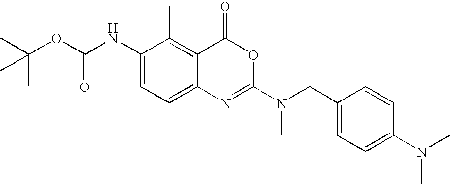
CC(OC(NC1=CC=C2C(=C1C)C(=O)OC(N(CC1=CC=C(N(C)C)C=C1)C)=N2)=O)(C)C
